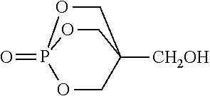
P12(=O)OCC([CH2OH])(CO1)CO2
